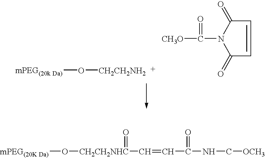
[mPEG(20k Da)]O[CH2CH2NH2].C1=CC(=O)N(C([CH3O])=O)C1=O.[mPEG(20K Da)]O[CH2CH2NHC](C=CC(NC[OCH3])=O)=O
